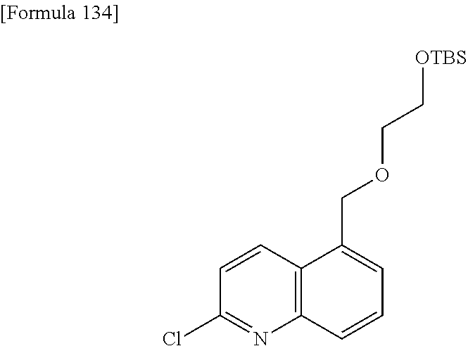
ClC1=NC2=C(C=C1)C(COCC[OTBS])=CC=C2
